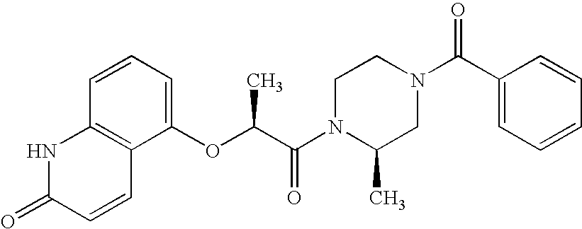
C1=CC(=O)NC2=C1C(OC(C)C(=O)N1C(C)CN(C(=O)C3=CC=CC=C3)CC1)=CC=C2
